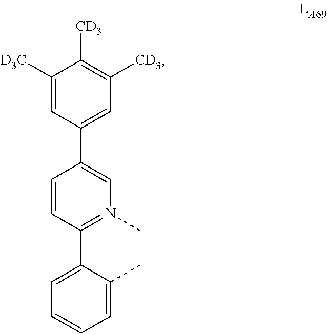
C1=CC(C2=CC=CC=C2C)=N(C)C=C1C1=CC([CD3])=C([CD3])C([D3C])=C1
